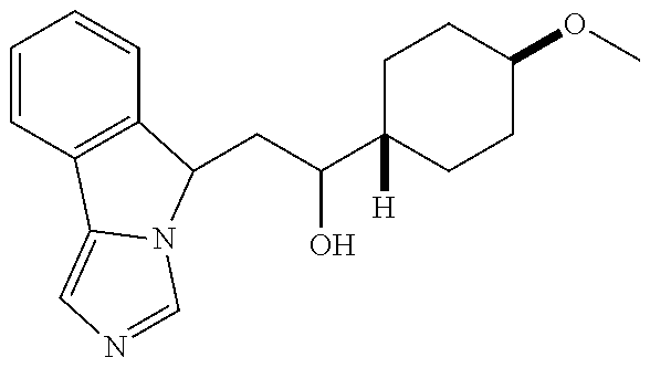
C1=CC2=C(C=C1)C(CC(O)C1([H])CCC(OC)CC1)N1C2=CN=C1
